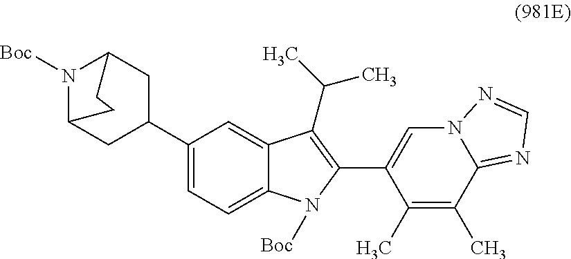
C1(C2CC3N([Boc])C(C2)CC3)=CC=C2C(=C1)C(C(C)C)=C(C1=CN3C(=NC=N3)C(C)=C1C)N2[Boc]
